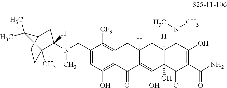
C1(CN(C)C2([H])C3(C)CCC(C2)C3(C)C)=CC(O)=C2C(=C1[CF3])CC1([H])C(=C(O)C3(O)C([H])(C1)C(N(C)C)C(O)=C(C(N)=O)C3=O)C2=O
